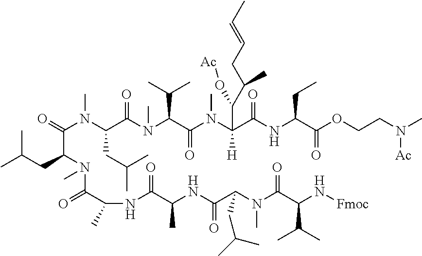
CC(CC(C(N(C)C(CC(C)C)C(N(C(C(C)C)C(=O)N(C)C(C(=O)NC(CC)C(=O)OCCN([Ac])C)(C(C(CC=CC)C)O[Ac])[H])C)=O)=O)N(C(C(NC(C(C)NC(=O)C(N(C)C(=O)C(C(C)C)N[Fmoc])CC(C)C)=O)C)=O)C)C
